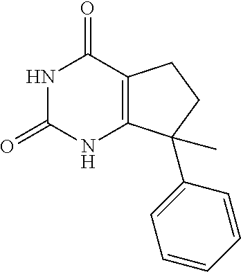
O=C1NC(=O)C2=C(N1)C(C1=CC=CC=C1)(C)CC2
